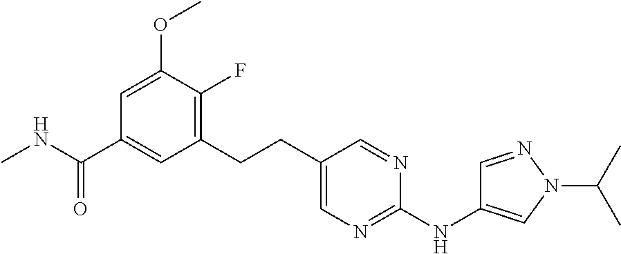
CNC(C1=CC(CCC2=CN=C(NC3=CN(C(C)C)N=C3)N=C2)=C(F)C(OC)=C1)=O
